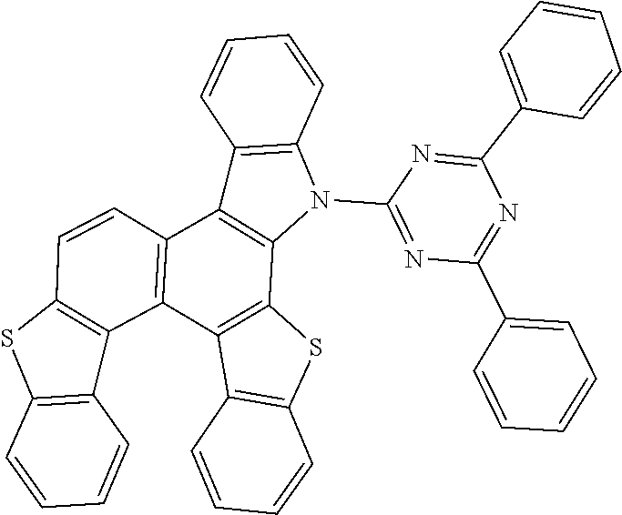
C1(N2C3=C(C4=C2C=CC=C4)C2=C(C4=C3SC3=C4C=CC=C3)C3=C(SC4=C3C=CC=C4)C=C2)=NC(C2=CC=CC=C2)=NC(C2=CC=CC=C2)=N1
